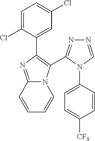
C1=C(Cl)C(C2=C(C3=NN=CN3C3=CC=C([CF3])C=C3)N3C(=N2)C=CC=C3)=CC(Cl)=C1
